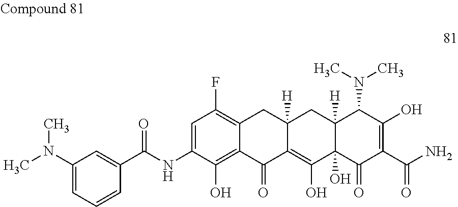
C1=C(NC(=O)C2=CC(N(C)C)=CC=C2)C(O)=C2C(=C1F)CC1([H])C(=C(O)C3(O)C([H])(C1)C(N(C)C)C(O)=C(C(N)=O)C3=O)C2=O
